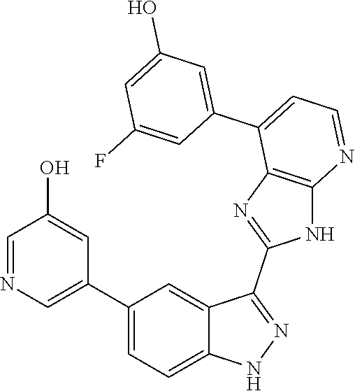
C1(C2=CC=C3C(=C2)C(C2=NC4=C(N2)N=CC=C4C2=CC(O)=CC(F)=C2)=NN3)=CN=CC(O)=C1
